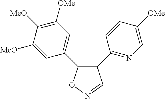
C1(C2=NC=C([OMe])C=C2)=C(C2=CC([OMe])=C([MeO])C([MeO])=C2)ON=C1
